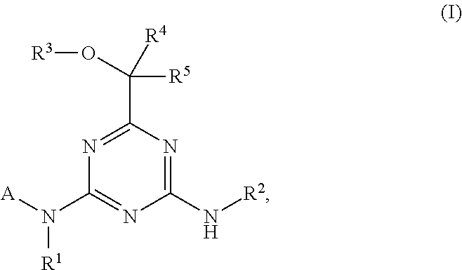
N1=C(C([R5])([R4])O[R3])N=C(N[R2])N=C1N([A])[R1]
